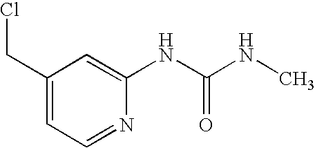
C1(CCl)=CC=NC(NC(NC)=O)=C1
